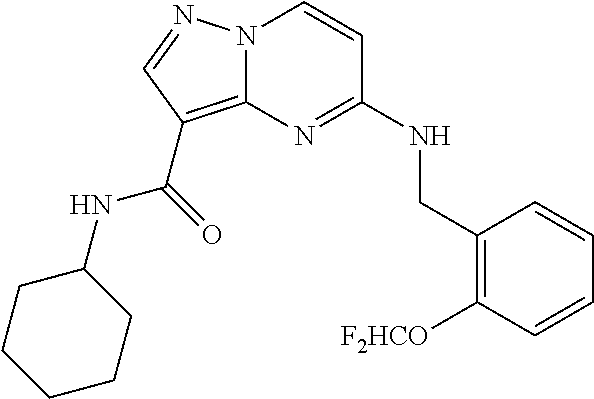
C1=CC([F2HCO])=C(CNC2=NC3=C(C(NC4CCCCC4)=O)C=NN3C=C2)C=C1
